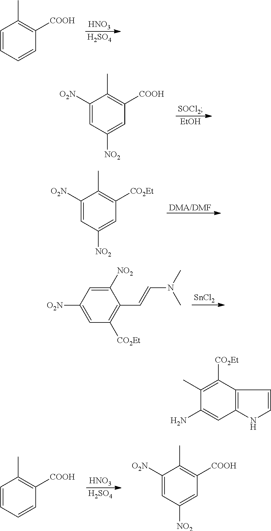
[HNO3].[H2SO4].C1=CC=CC([COOH])=C1C.[SOCl2].[EtOH].C1([O2N])=CC([NO2])=CC([COOH])=C1C.[DMA/DMF].C1([O2N])=CC([NO2])=CC([CO2Et])=C1C.[SnCl2].C1([O2N])=CC([CO2Et])=C(C=CN(C)C)C([NO2])=C1.[HNO3].[H2SO4].C1=CC=CC([COOH])=C1C.C1([O2N])=CC([NO2])=CC([COOH])=C1C.C1(N)=CC2=C(C([CO2Et])=C1C)C=CN2
